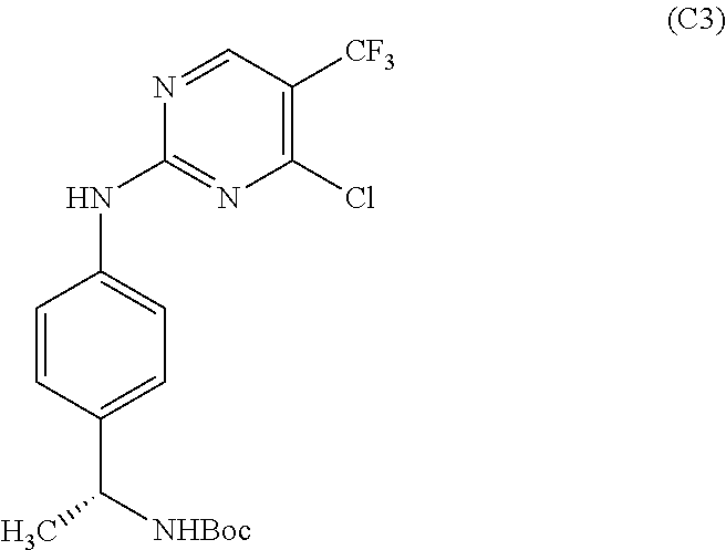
C1(Cl)=C([CF3])C=NC(NC2=CC=C(C([NHBoc])C)C=C2)=N1
